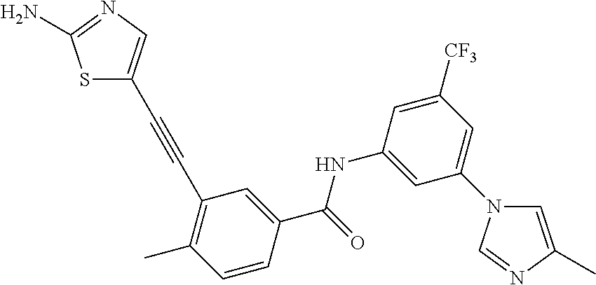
S1C(C#CC2=C(C)C=CC(C(=O)NC3=CC(N4C=C(C)N=C4)=CC([CF3])=C3)=C2)=CN=C1N
